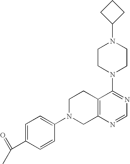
N1(C2=CC=C(C(C)=O)C=C2)CC2=C(CC1)C(N1CCN(C3CCC3)CC1)=NC=N2
